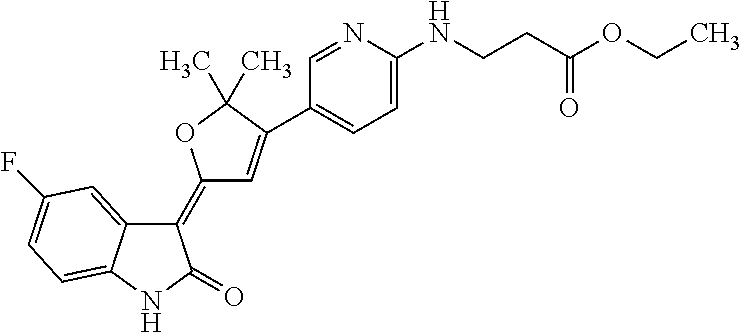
C1(=C2C=C(C3=CC=C(NCCC(OCC)=O)N=C3)C(C)(C)O2)C2=CC(F)=CC=C2NC1=O
